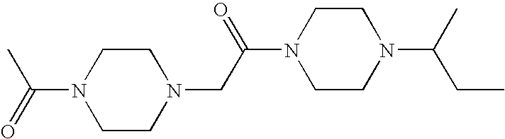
N1(C(=O)C)CCN(CC(N2CCN(C(CC)C)CC2)=O)CC1
